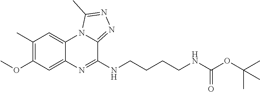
COC1=C(C)C=C2C(=C1)N=C(NCCCCNC(OC(C)(C)C)=O)C1=NN=C(C)N21
